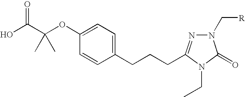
C1(CCCC2=NN(C[R])C(=O)N2CC)=CC=C(OC(C(O)=O)(C)C)C=C1
